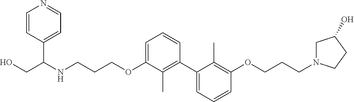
C1=C(OCCCNC(CO)C2=CC=NC=C2)C(C)=C(C2=CC=CC(OCCCN3CC(O)CC3)=C2C)C=C1
